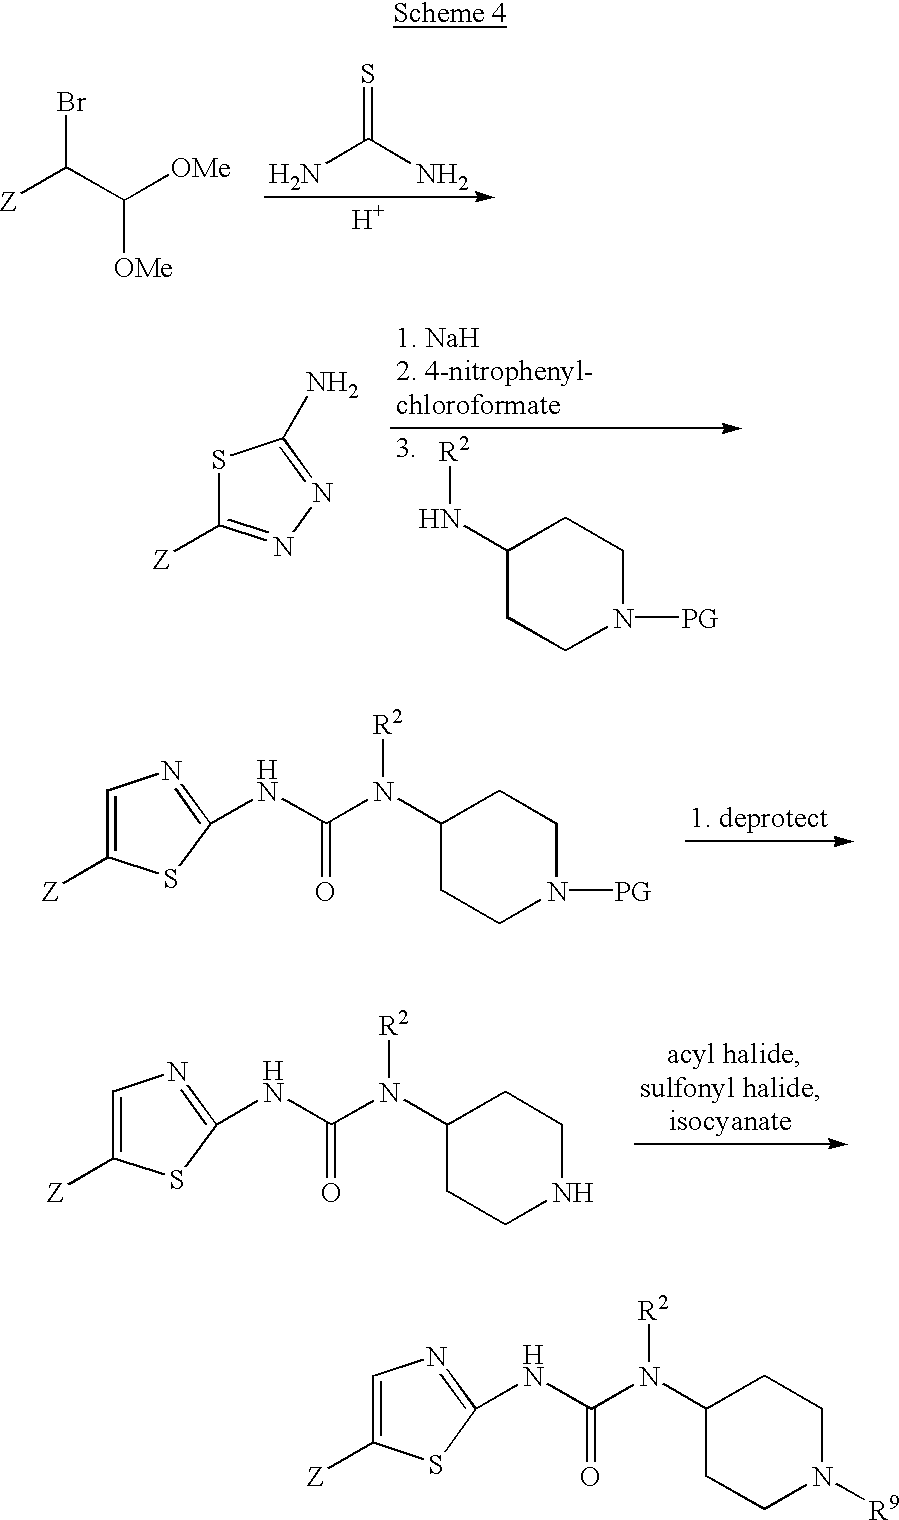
N(C(N(C1CCN([R9])CC1)[R2])=O)C1=NC=C([Z])S1.NC(N)=S.[H].[Z]C(C([OMe])[OMe])Br.S1C([Z])=NN=C1N.C1(N[R2])CCN([PG])CC1.N(C(N(C1CCN([PG])CC1)[R2])=O)C1=NC=C([Z])S1.N(C(N(C1CCNCC1)[R2])=O)C1=NC=C([Z])S1
